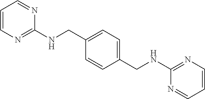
C1=CC(CNC2=NC=CC=N2)=CC=C1CNC1=NC=CC=N1
